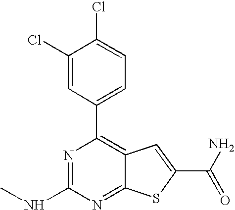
C1(Cl)=CC(C2=C3C(=NC(NC)=N2)SC(C(=O)N)=C3)=CC=C1Cl
